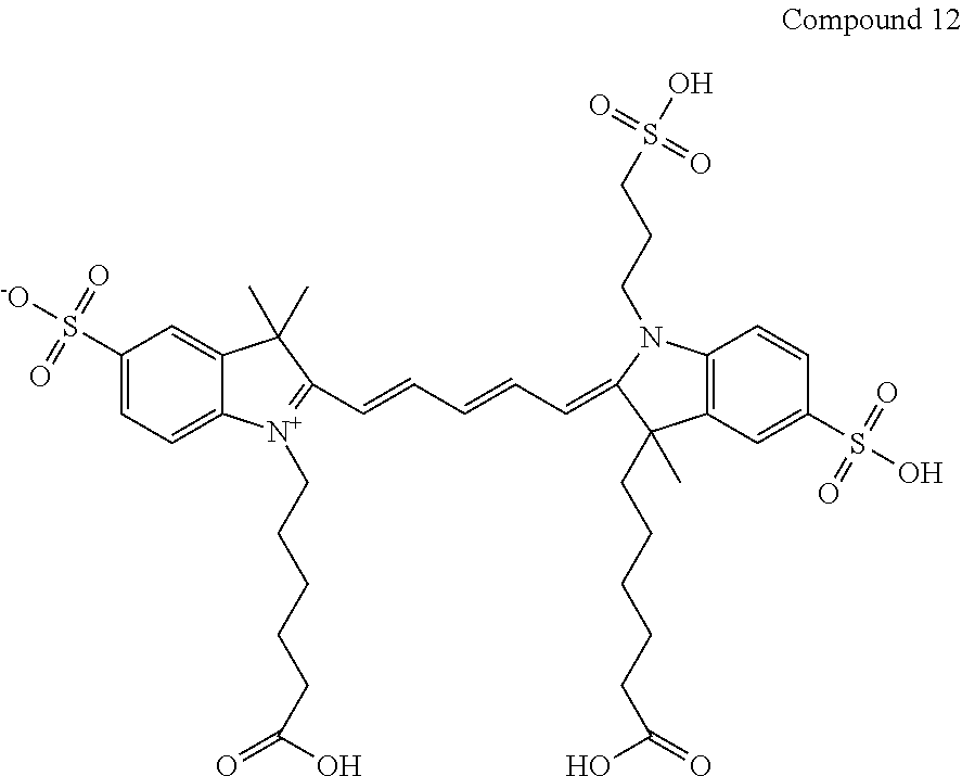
C1(S([-O])(=O)=O)=CC=C2C(=C1)C(C)(C)C(C=CC=CC=C1N(CCCS(O)(=O)=O)C3=C(C1(C)CCCCCC(O)=O)C=C(S(O)(=O)=O)C=C3)=[N+]2CCCCCC(=O)O
